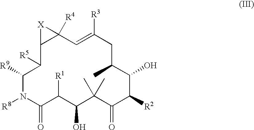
C12([R4])C(C([R5])C([R9])N([R8])C(=O)C([R1])C(O)C(C)(C)C(=O)C([R2])C(O)C(C)CC([R3])=C1)[X]2
